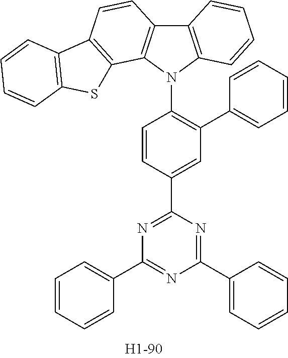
C12=C(N(C3=C(C4=CC=CC=C4)C=C(C4=NC(C5=CC=CC=C5)=NC(C5=CC=CC=C5)=N4)C=C3)C3=C1C=CC1=C3SC3=C1C=CC=C3)C=CC=C2
